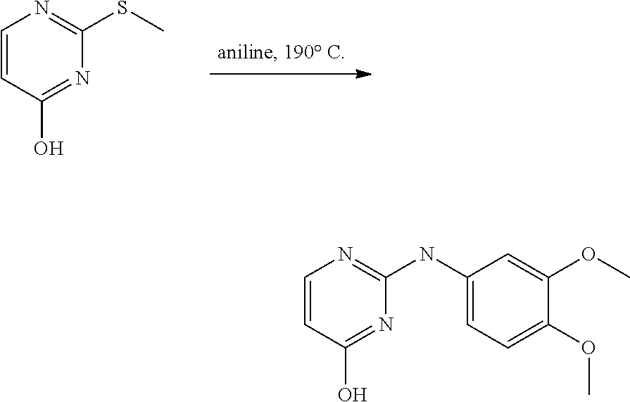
C1=CC(O)=NC(SC)=N1.C1=CC(O)=NC(NC2=CC=C(OC)C(OC)=C2)=N1
